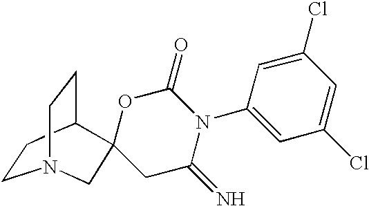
C1CC2CCN1CC21CC(=N)N(C2=CC(Cl)=CC(Cl)=C2)C(=O)O1
